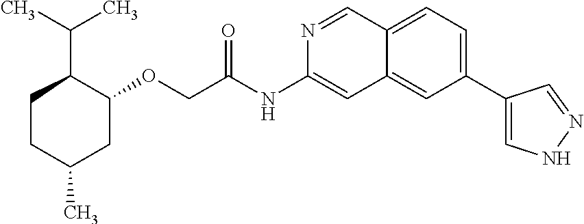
C(C(NC1=CC2=CC(C3=CNN=C3)=CC=C2C=N1)=O)OC1C(C(C)C)CCC(C)C1
